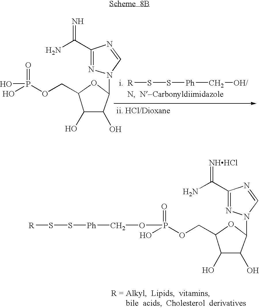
C1(C(N)=[NHHCl])=NN(C2OC(COP(O)(=O)OC[Ph]SS[R])C(O)C2O)C=N1.C1(C(N)=N)=NN(C2OC(COP(O)(=O)O)C(O)C2O)C=N1.[i.  R]SS[Ph]C[OH/]
